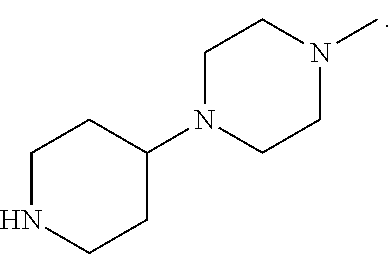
C1NCCC(N2CCN(C)CC2)C1
